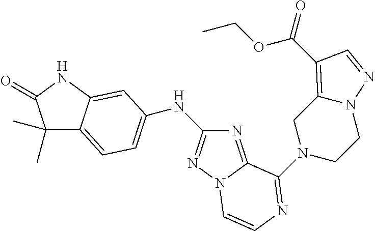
C1(C)(C)C2=CC=C(NC3=NN4C(=N3)C(N3CCN5C(=C(C(=O)OCC)C=N5)C3)=NC=C4)C=C2NC1=O
